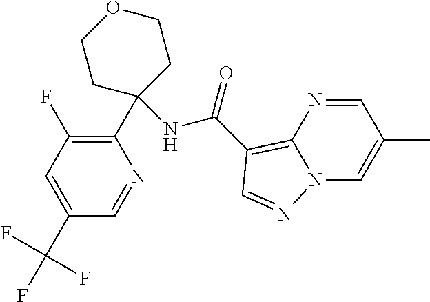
C1(C(F)(F)F)=CC(F)=C(C2(NC(=O)C3=C4N(C=C(C)C=N4)N=C3)CCOCC2)N=C1
